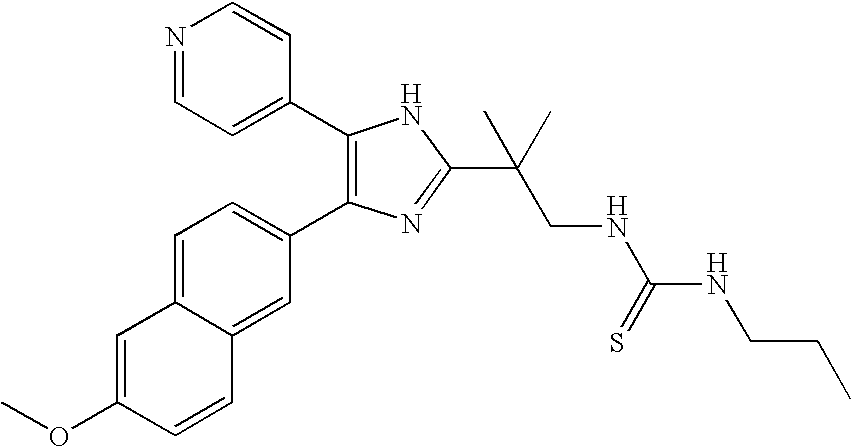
COC1=CC2=CC=C(C3=C(C4=CC=NC=C4)NC(C(CNC(NCCC)=S)(C)C)=N3)C=C2C=C1
